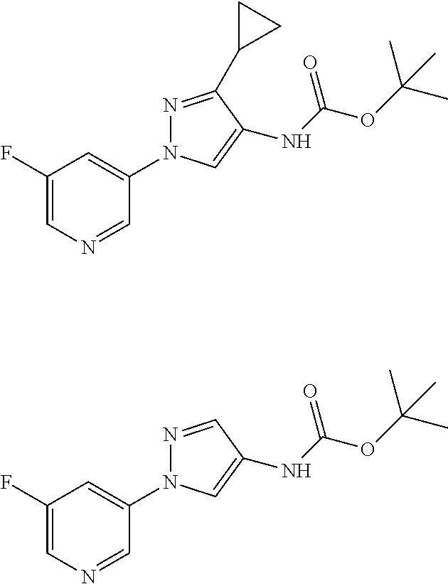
C1(F)=CN=CC(N2N=C(C3CC3)C(NC(OC(C)(C)C)=O)=C2)=C1.C1(F)=CN=CC(N2N=CC(NC(OC(C)(C)C)=O)=C2)=C1
